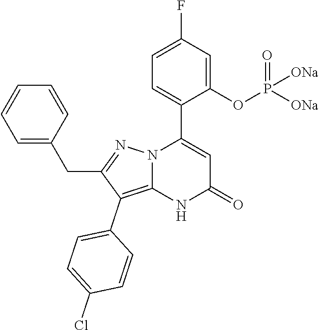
C1(OP([ONa])(=O)[ONa])=CC(F)=CC=C1C1=CC(=O)NC2=C(C3=CC=C(Cl)C=C3)C(CC3=CC=CC=C3)=NN12
